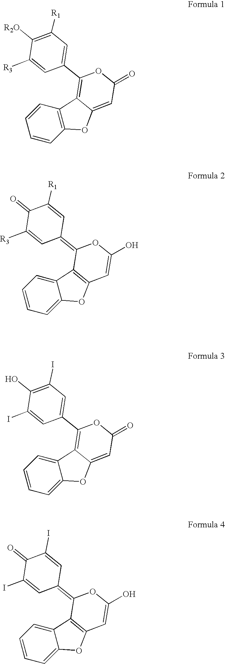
C1=CC2=C(C=C1)OC1=CC(=O)OC(C3=CC([R1])=C([R2O])C([R3])=C3)=C21.C1=CC=C2C(=C1)C1=C(O2)C=C(O)OC1=C1C=C([R1])C(=O)C([R3])=C1.C1=CC=C2C(=C1)C1=C(C3=CC(I)=C(O)C(I)=C3)OC(=O)C=C1O2.C1=CC=C2C(=C1)C1=C(O2)C=C(O)OC1=C1C=C(I)C(=O)C(I)=C1
